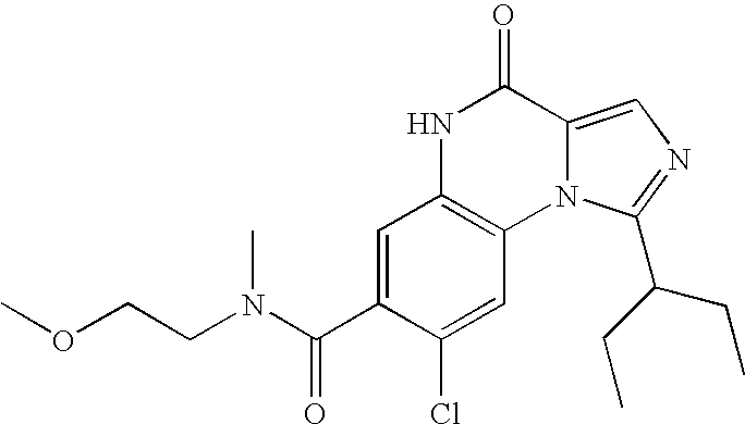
C1=C(C(N(CCOC)C)=O)C(Cl)=CC2=C1NC(=O)C1=CN=C(C(CC)CC)N21
